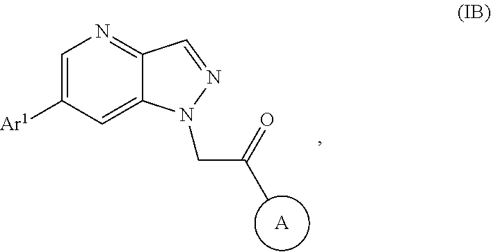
C1=C([Ar1])C=C2C(=N1)C=NN2CC(C)=O.[A]
